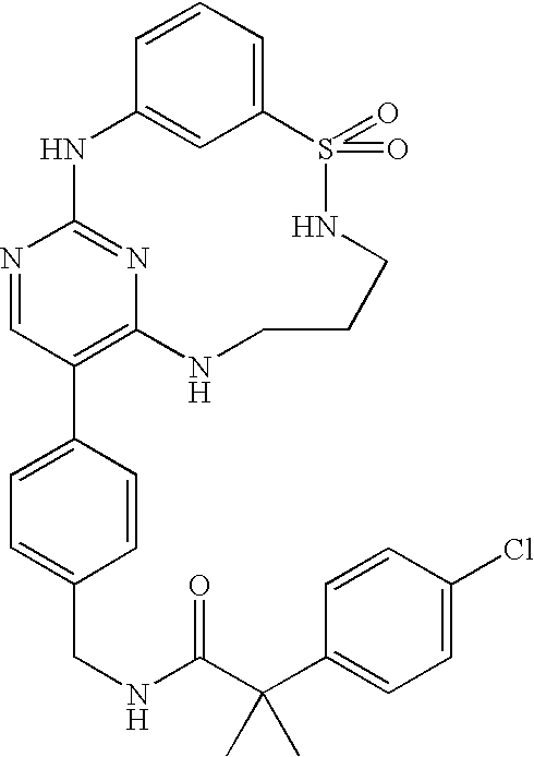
C12=CC=CC(=C1)NC1=NC(=C(C3=CC=C(CNC(C(C4=CC=C(Cl)C=C4)(C)C)=O)C=C3)C=N1)NCCCNS2(=O)=O
